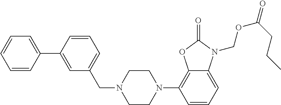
C(N1CCN(C2=C3C(=CC=C2)N(COC(=O)CCC)C(=O)O3)CC1)C1=CC=CC(C2=CC=CC=C2)=C1
